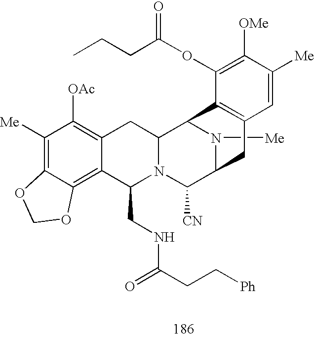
C1([Me])=C2C(=C3C(=C1[OAc])CC1N(C3CNC(=O)CC[Ph])C([CN])C3N([Me])C1C1=C(C3)C=C([Me])C([OMe])=C1OC(CCC)=O)OCO2
